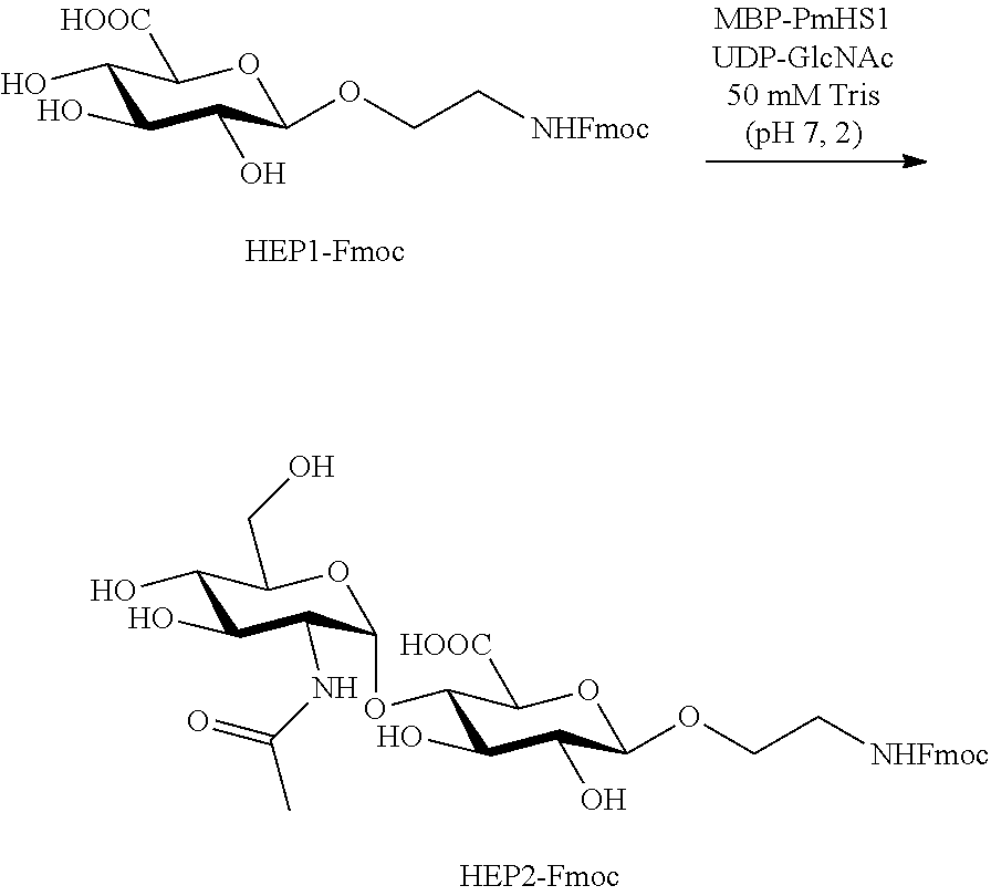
C1(O)C(O)C(CO)OC(OC2C(O)C(O)C(OCC[NHFmoc])OC2[HOOC])C1NC(=O)C.C1(O)C(O)C(OCC[NHFmoc])OC([HOOC])C1O
